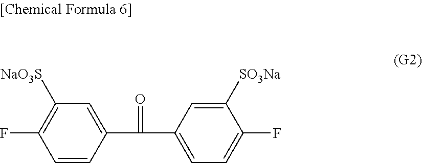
C1=CC(C(C2=CC=C(F)C([SO3Na])=C2)=O)=CC([NaO3S])=C1F
